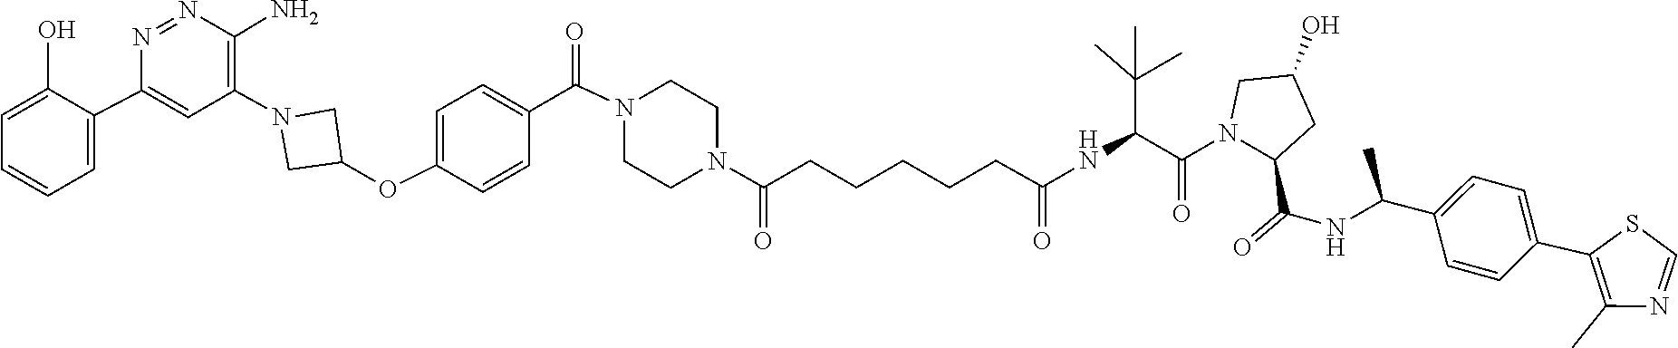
C1=CC(C(NC(=O)C2N(C(C(NC(CCCCCC(=O)N3CCN(C(C4=CC=C(OC5CN(C6=C(N)N=NC(C7=CC=CC=C7O)=C6)C5)C=C4)=O)CC3)=O)C(C)(C)C)=O)CC(O)C2)C)=CC=C1C1=C(C)N=CS1
